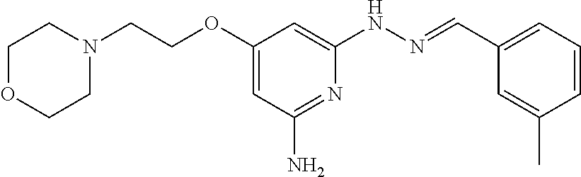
N1(CCOC2=CC(N)=NC(NN=CC3=CC=CC(C)=C3)=C2)CCOCC1
